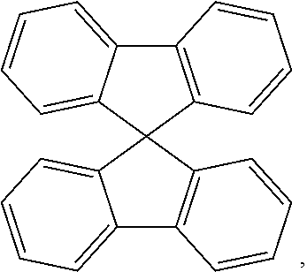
C12=CC=CC=C1C1(C3=C2C=CC=C3)C2=CC=CC=C2C2=C1C=CC=C2
